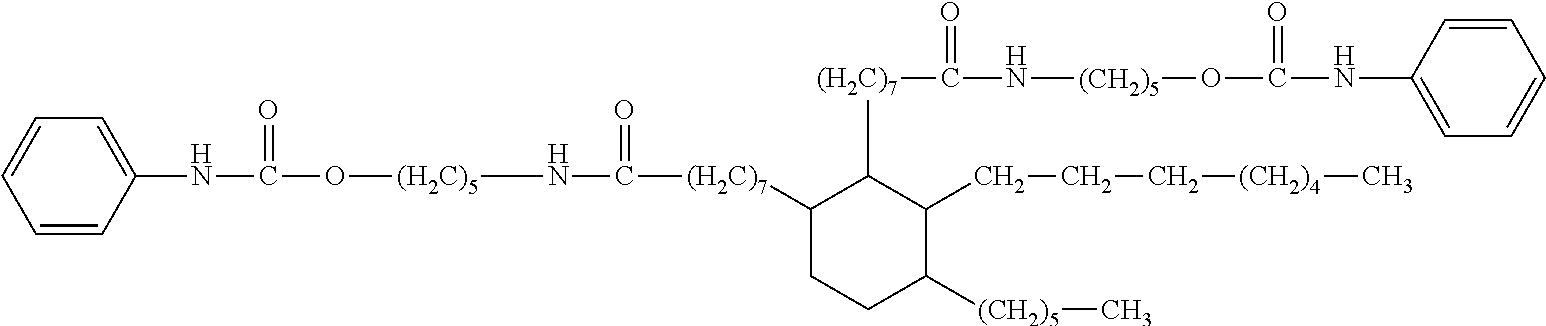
[(H2C)5](NC(=O)[(H2C)7]C1C([(H2C)7]C(N[(CH2)5]OC(=O)NC2=CC=CC=C2)=O)C(CCC[(CH2)4]C)C([(CH2)5]C)CC1)OC(NC1=CC=CC=C1)=O
